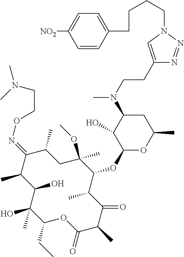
C1(CC)C(C)(O)C(O)C(C)C(=NOCCN(C)C)C(C)CC(OC)(C)C(OC2OC(C)CC(N(C)CCC3=CN(CCCCC4=CC=C([NO2])C=C4)N=N3)C2O)C(C)C(=O)C(C)C(=O)O1
